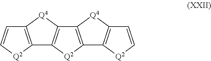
C12=C([Q2]C=C1)C1=C([Q4]2)C2=C([Q2]1)C1=C([Q4]2)C=C[Q2]1
